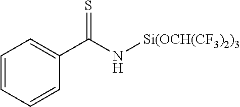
C(N[Si(OCH(CF3)2)3])(=S)C1=CC=CC=C1
